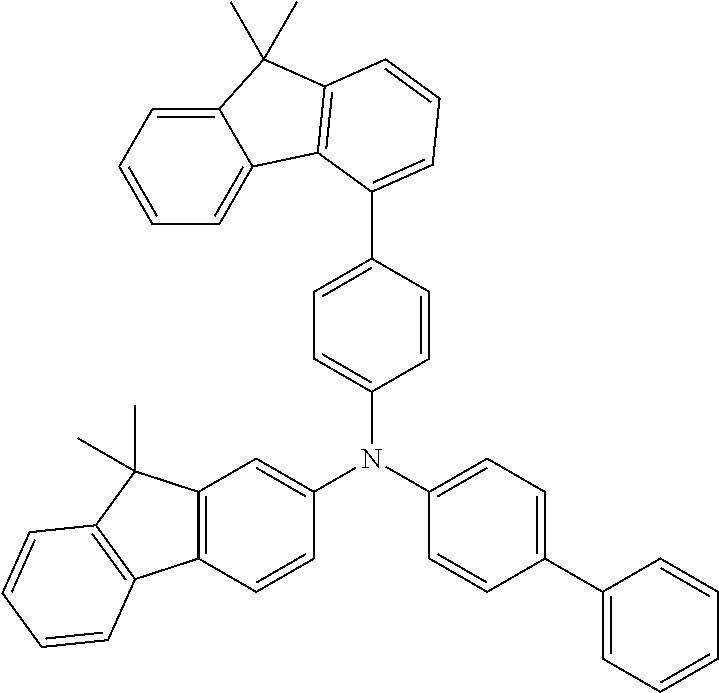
C1(N(C2=CC=C(C3=CC=CC=C3)C=C2)C2=CC3=C(C=C2)C2=C(C3(C)C)C=CC=C2)=CC=C(C2=CC=CC3=C2C2=CC=CC=C2C3(C)C)C=C1
